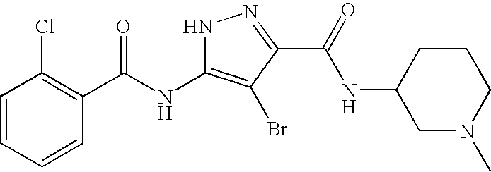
C1=CC=CC(C(=O)NC2=C(Br)C(C(=O)NC3CN(C)CCC3)=NN2)=C1Cl
